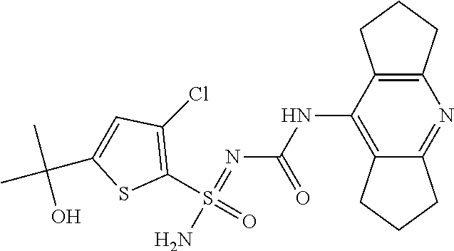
C1(S(=O)(N)=NC(NC2=C3C(=NC4=C2CCC4)CCC3)=O)=C(Cl)C=C(C(C)(C)O)S1
